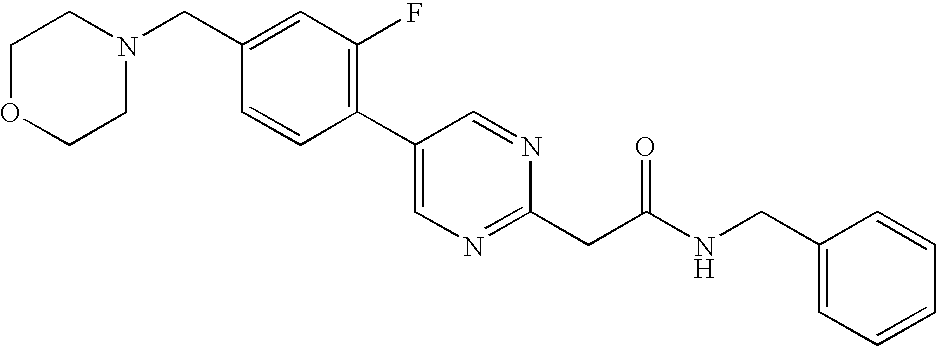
C1(CN2CCOCC2)=CC(F)=C(C2=CN=C(CC(NCC3=CC=CC=C3)=O)N=C2)C=C1
